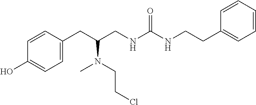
C1=C(CC(CNC(NCCC2=CC=CC=C2)=O)N(CCCl)C)C=CC(O)=C1
